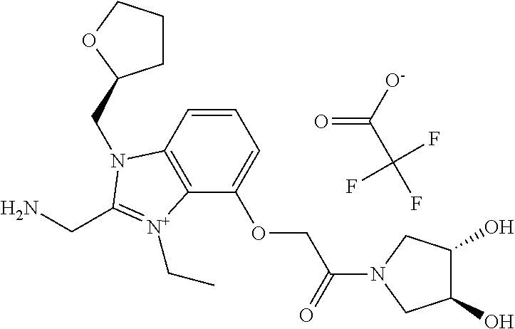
C1=CC2=C(C(OCC(N3CC(O)C(O)C3)=O)=C1)[N+](CC)=C(CN)N2CC1CCCO1.O=C([O-])C(F)(F)F
